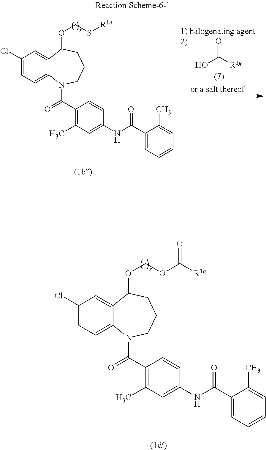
C1(Cl)=CC=C2C(=C1)C(OCS[R1e])CCCN2C(=O)C1=C(C)C=C(NC(=O)C2=CC=CC=C2C)C=C1.OC([R1g])=O.C1(Cl)=CC=C2C(=C1)C(OCOC([R1g])=O)CCCN2C(=O)C1=C(C)C=C(NC(=O)C2=CC=CC=C2C)C=C1
